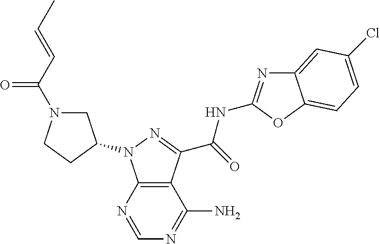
C12=C(N=CN=C1N)N(C1CN(C(C=CC)=O)CC1)N=C2C(=O)NC1=NC2=CC(Cl)=CC=C2O1
